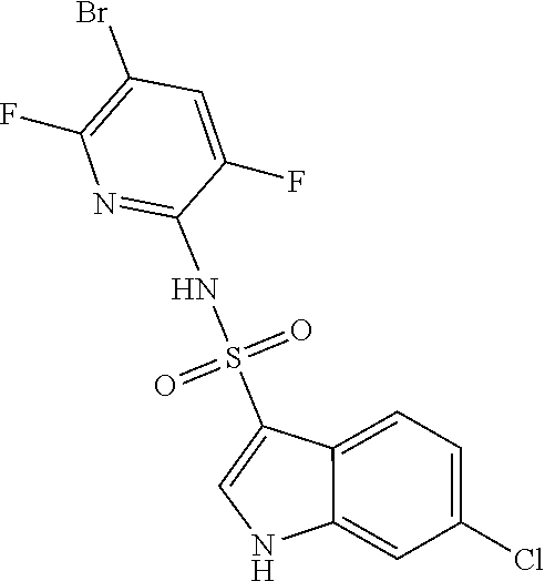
O=S(=O)(NC1=NC(F)=C(Br)C=C1F)C1=CNC2=CC(Cl)=CC=C12
